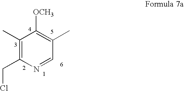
N1=CC(C)=C([OCH3])C(C)=C1CCl
